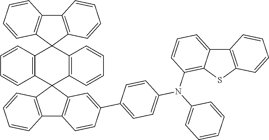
C12=C(C=CC=C1)C1(C3=C2C=CC=C3)C2=C(C=CC=C2)C2(C3=C(C4=C2C=C(C2=CC=C(N(C5=CC=CC=C5)C5=C6C(=CC=C5)C5=C(S6)C=CC=C5)C=C2)C=C4)C=CC=C3)C2=C1C=CC=C2
